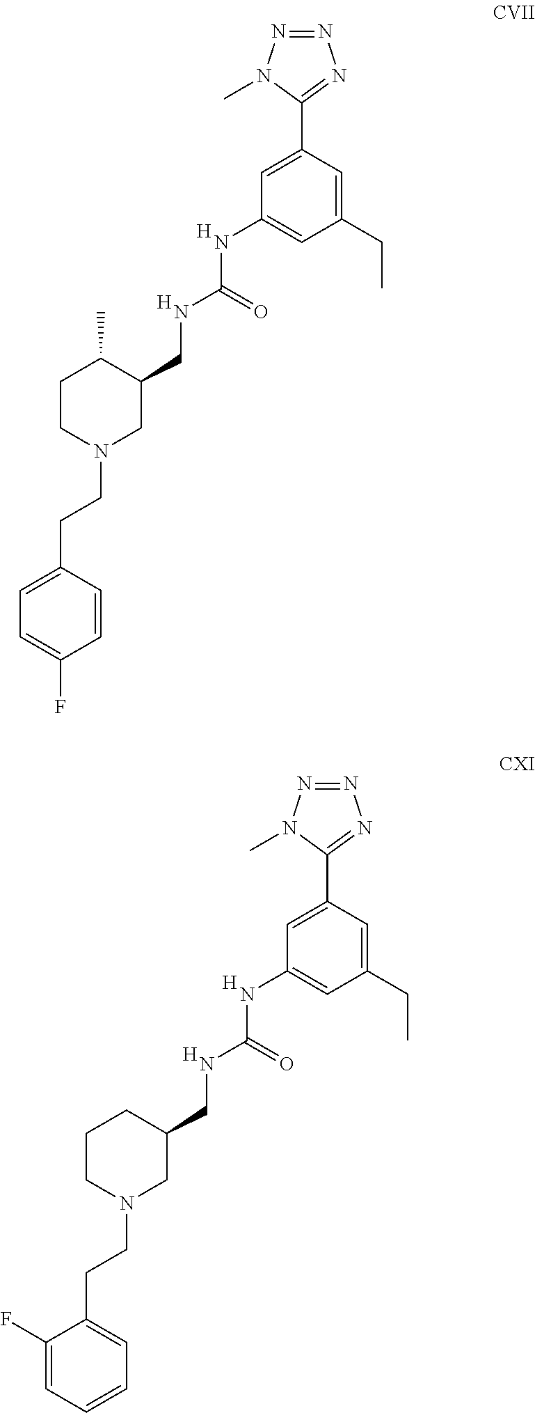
[H].[H].C1(CCN2CC(CNC(=O)NC3=CC(CC)=CC(C4=NN=NN4C)=C3)C(C)CC2)=CC=C(F)C=C1.[H].[H].C1(CCN2CC(CNC(=O)NC3=CC(CC)=CC(C4=NN=NN4C)=C3)CCC2)=CC=CC=C1F
